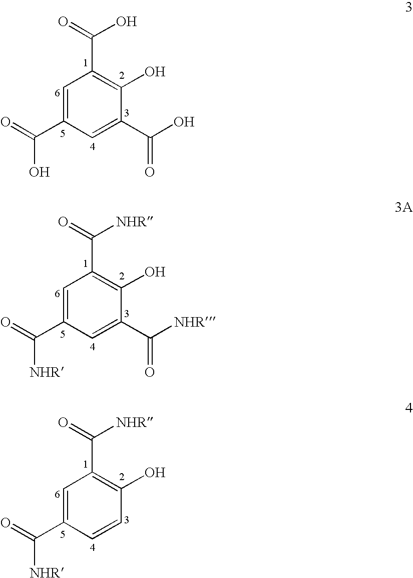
C1=C(C(=O)O)C=C(C(O)=O)C(O)=C1C(=O)O.C1=C(C(=O)[NHR])C=C(C([NHR])=O)C(O)=C1C(=O)[NHR].C1=C(C(=O)[NHR])C=CC(O)=C1C(=O)[NHR]
